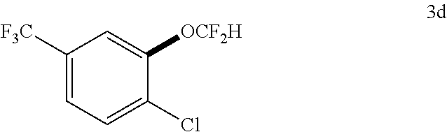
C1([F3C])=CC=C(Cl)C([OCF2H])=C1
